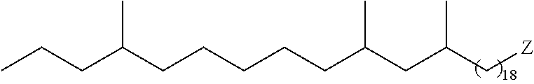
C(CCCCC(CC(C[Z])C)C)C(CCC)C
